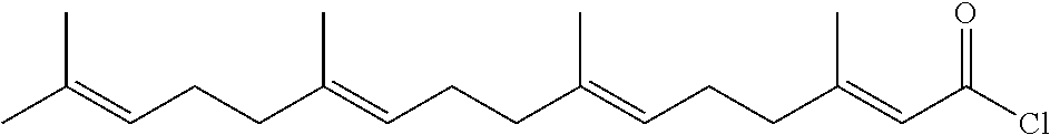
C(C(=CCCC(=CC(Cl)=O)C)C)CC=C(C)CCC=C(C)C
